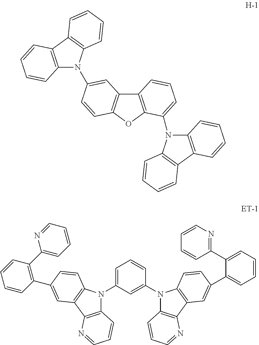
C12=C(C3=C(N1C1=CC4=C(OC5=C4C=CC=C5N4C5=C(C6=C4C=CC=C6)C=CC=C5)C=C1)C=CC=C3)C=CC=C2.C1=C(N2C3=C(C4=C2C=CC(C2=C(C5=CC=CC=N5)C=CC=C2)=C4)N=CC=C3)C=C(N2C3=C(C4=C2C=CC(C2=CC=CC=C2C2=NC=CC=C2)=C4)N=CC=C3)C=C1
